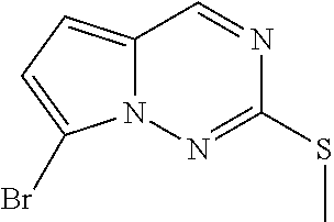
C12=CC=C(Br)N1N=C(SC)N=C2
